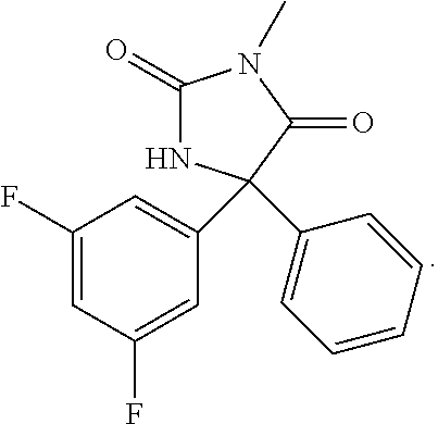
C1(C2(C3=CC=CC=C3)NC(=O)N(C)C2=O)=CC(F)=CC(F)=C1
